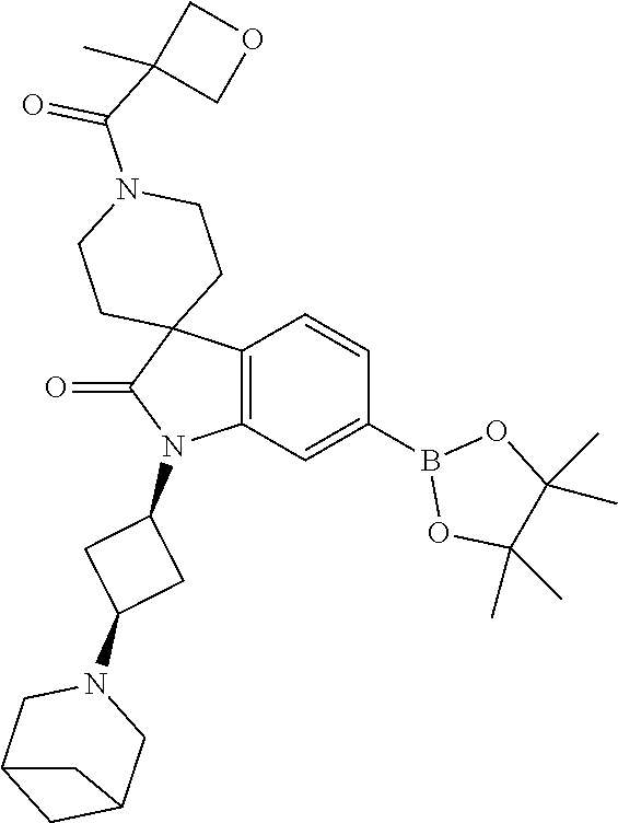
C12=C(C=C(B3OC(C)(C)C(C)(C)O3)C=C1)N(C1CC(N3CC4CC(C3)C4)C1)C(=O)C21CCN(C(C2(C)COC2)=O)CC1
